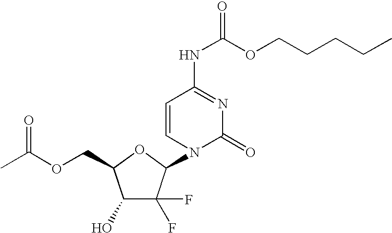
C1(O)C(F)(F)C(N2C(=O)N=C(NC(OCCCCC)=O)C=C2)OC1COC(C)=O
